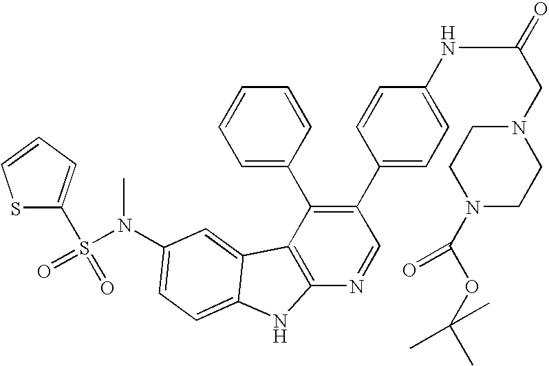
C1(C2=CC=C(NC(=O)CN3CCN(C(OC(C)(C)C)=O)CC3)C=C2)=C(C2=CC=CC=C2)C2=C(N=C1)NC1=CC=C(N(S(C3=CC=CS3)(=O)=O)C)C=C21
